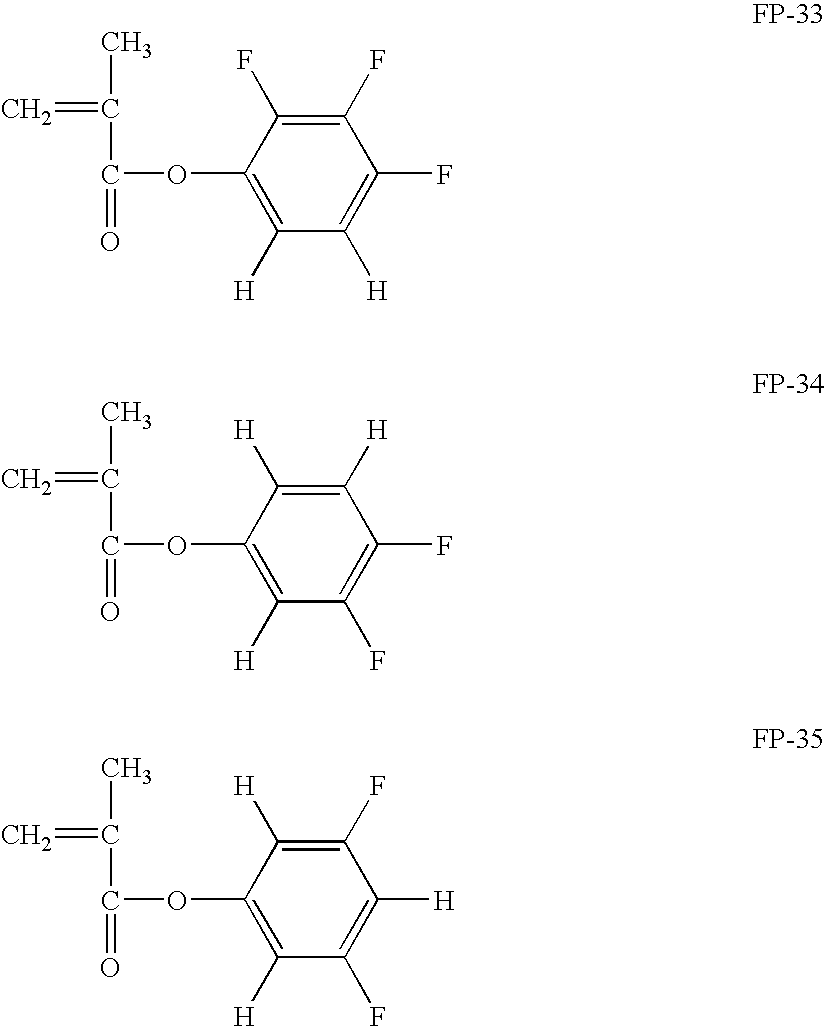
C1(F)=C(F)C(OC(C(C)=C)=O)=C([H])C([H])=C1F.C1([H])=C([H])C(OC(C(C)=C)=O)=C([H])C(F)=C1F.C1(F)=C([H])C(OC(C(C)=C)=O)=C([H])C(F)=C1[H]
